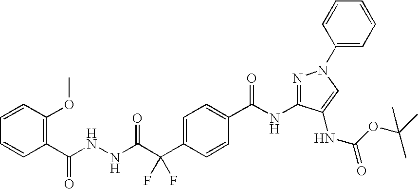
C1=CC(OC)=C(C(NNC(C(C2=CC=C(C(NC3=NN(C4=CC=CC=C4)C=C3NC(OC(C)(C)C)=O)=O)C=C2)(F)F)=O)=O)C=C1
